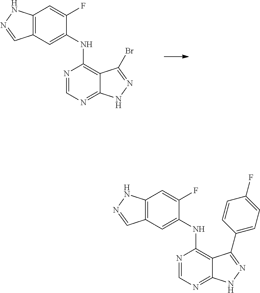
C1(NC2=C3C(=NC=N2)NN=C3Br)=CC2=C(C=C1F)NN=C2.C1(NC2=C3C(=NC=N2)NN=C3C2=CC=C(F)C=C2)=CC2=C(C=C1F)NN=C2
